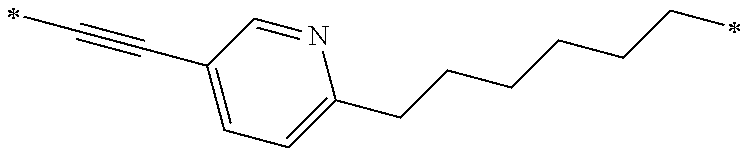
N1=CC(C#CC)=CC=C1CCCCCCC
